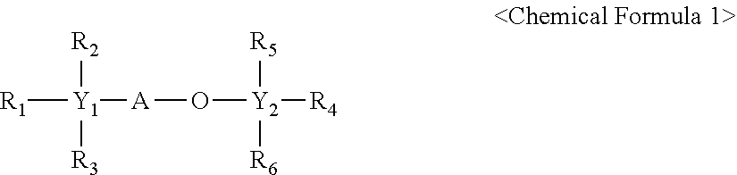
[R1][Y1]([A]O[Y2]([R4])([R5])[R6])([R2])[R3]
